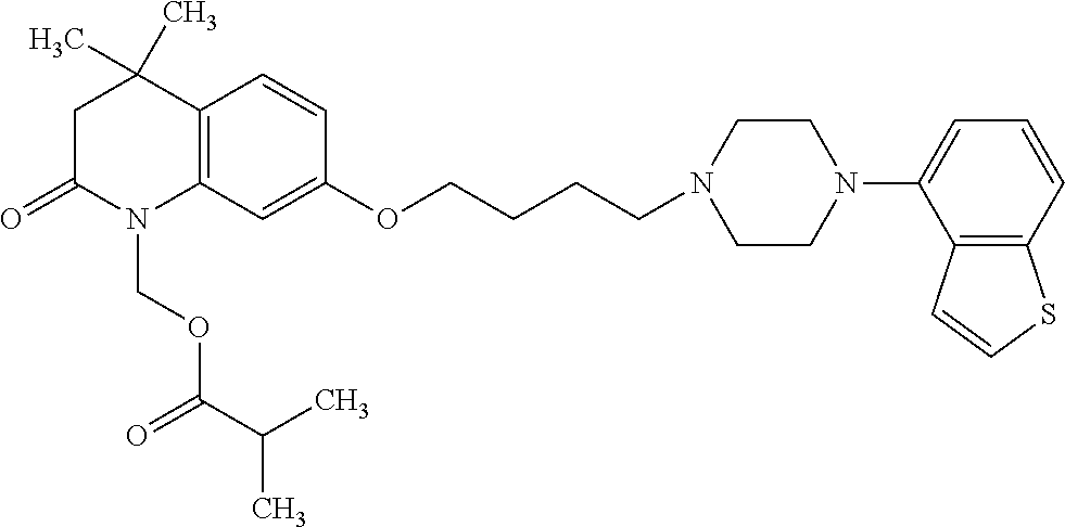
C12=C(C=C(OCCCCN3CCN(C4=CC=CC5=C4C=CS5)CC3)C=C1)N(COC(C(C)C)=O)C(=O)CC2(C)C
